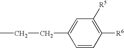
C1=CC([R6])=C([R5])C=C1CCC
